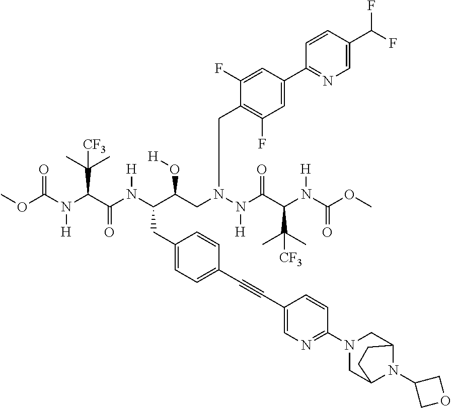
COC(N(C(C(N(C(C(CN(N(C(C(N(C(OC)=O)[H])C(C)(C)[CF3])=O)[H])CC1=C(F)C=C(C2=NC=C(C(F)F)C=C2)C=C1F)O[H])CC1=CC=C(C#CC2=CN=C(N3CC4N(C5COC5)C(C3)CC4)C=C2)C=C1)[H])=O)C(C)(C)[CF3])[H])=O
